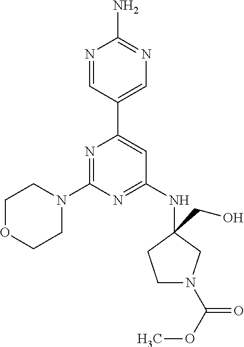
N1=CC(C2=CC(NC3(CO)CCN(C(OC)=O)C3)=NC(N3CCOCC3)=N2)=CN=C1N
